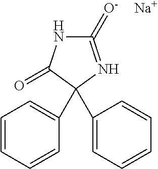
C1=CC(C2(C3=CC=CC=C3)C(=O)NC(=[O-])=N2)=CC=C1.[Na]
